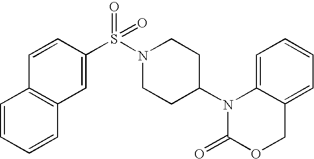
C1=C2C(=CC=C1)COC(=O)N2C1CCN(S(C2=CC3=C(C=C2)C=CC=C3)(=O)=O)CC1
